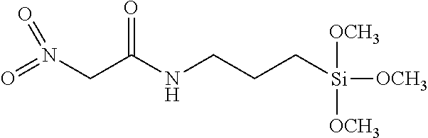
O=N(CC(NCCC[Si]([OCH3])([OCH3])[OCH3])=O)=O
